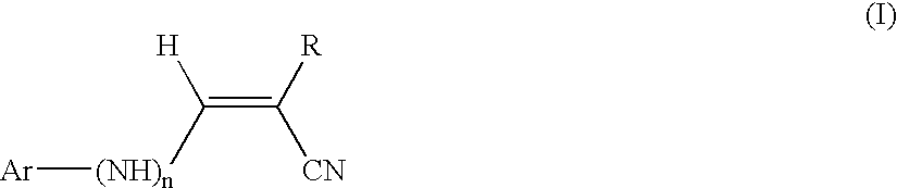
C([(NH)n][Ar])(=C([CN])[R])[H]
